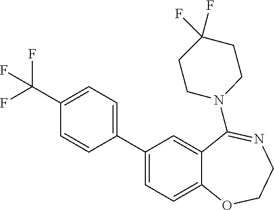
C1=CC(C2=CC=C3C(=C2)C(N2CCC(F)(F)CC2)=NCCO3)=CC=C1C(F)(F)F
